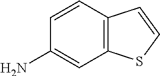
C1=CC2=C(C=C1N)SC=C2
